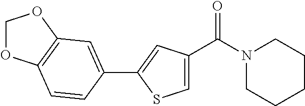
C1=C(C(N2CCCCC2)=O)C=C(C2=CC3=C(OCO3)C=C2)S1
